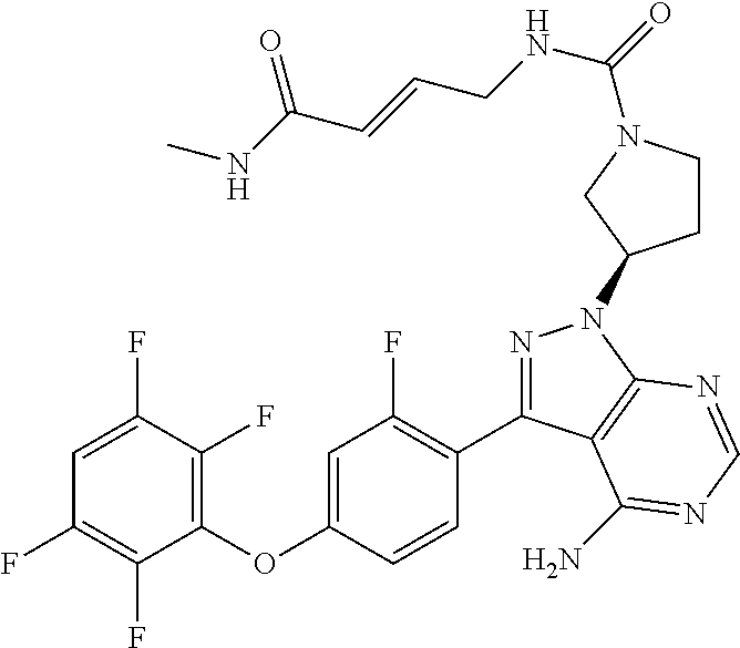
C1=C(F)C(F)=C(OC2=CC(F)=C(C3=NN(C4CCN(C(=O)NCC=CC(NC)=O)C4)C4=C3C(N)=NC=N4)C=C2)C(F)=C1F
